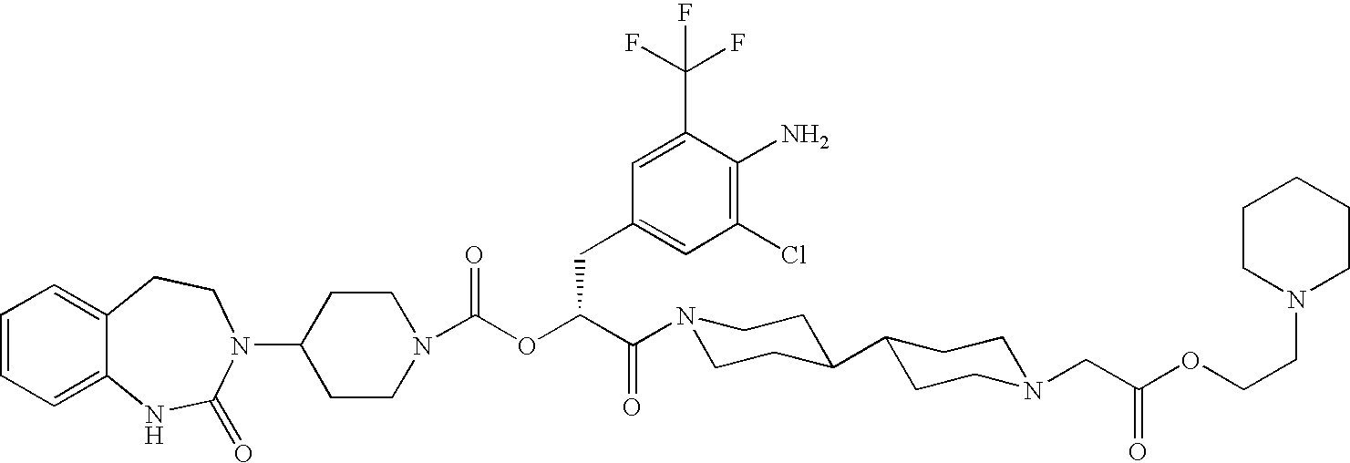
C1(N2C(=O)NC3=CC=CC=C3CC2)CCN(C(OC(C(N2CCC(C3CCN(CC(=O)OCCN4CCCCC4)CC3)CC2)=O)CC2=CC(Cl)=C(N)C(C(F)(F)F)=C2)=O)CC1
